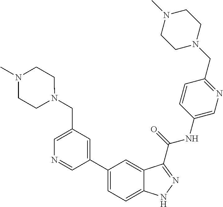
C1(CN2CCN(C)CC2)=CN=CC(C2=CC=C3C(=C2)C(C(NC2=CN=C(CN4CCN(C)CC4)C=C2)=O)=NN3)=C1
